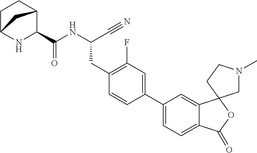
C(NC(CC1=C(F)C=C(C2=CC=C3C(=C2)C2(OC3=O)CN(C)CC2)C=C1)C#N)(=O)C1C2CCC(N1)C2
